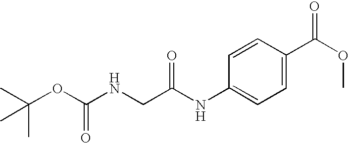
CC(OC(NCC(NC1=CC=C(C(OC)=O)C=C1)=O)=O)(C)C
